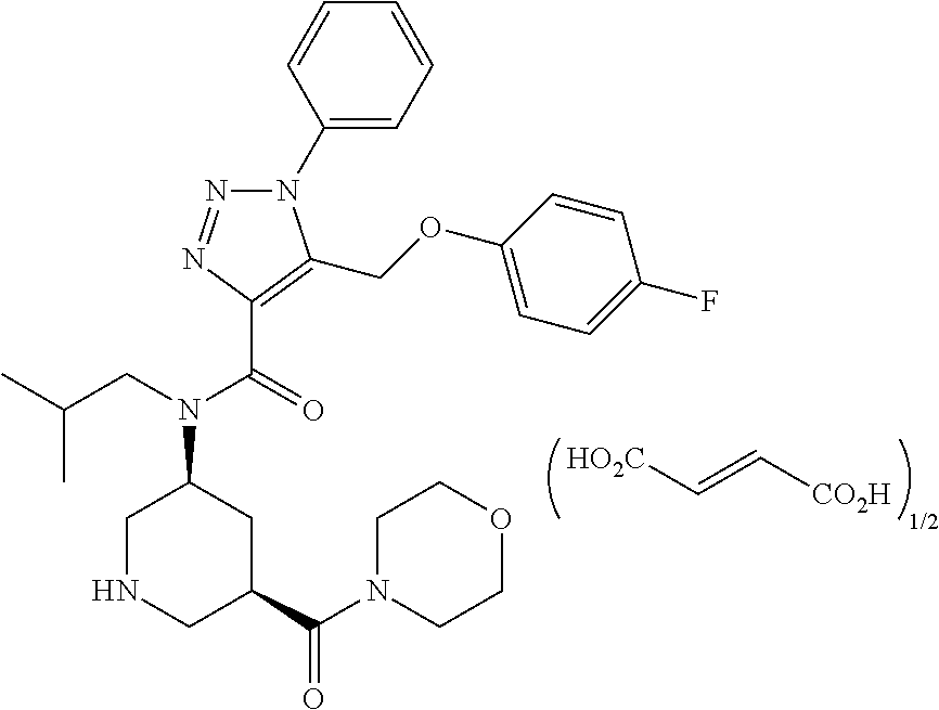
[HO2C]C=C[CO2H].[1/2].N1(C2=CC=CC=C2)N=NC(C(=O)N(CC(C)C)C2CNCC(C(N3CCOCC3)=O)C2)=C1COC1=CC=C(F)C=C1
